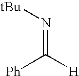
[Ph]C([H])=N[tBu]
